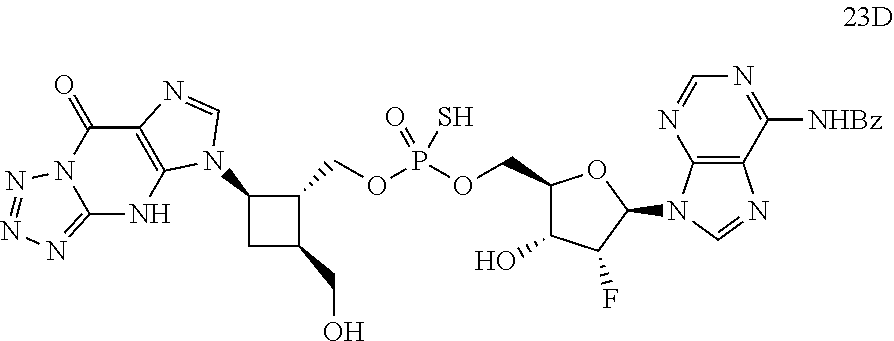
C12=C(NC3=NN=NN3C1=O)N(C1CC(CO)C1COP(OCC1C(O)C(F)C(N3C4=C(N=C3)C([NHBz])=NC=N4)O1)(S)=O)C=N2
